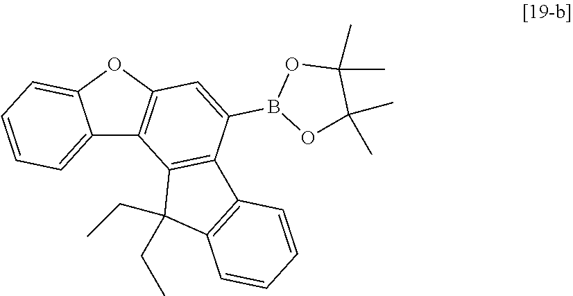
C12=CC=CC=C1OC1=C2C2=C(C(B3OC(C)(C)C(C)(C)O3)=C1)C1=C(C2(CC)CC)C=CC=C1
